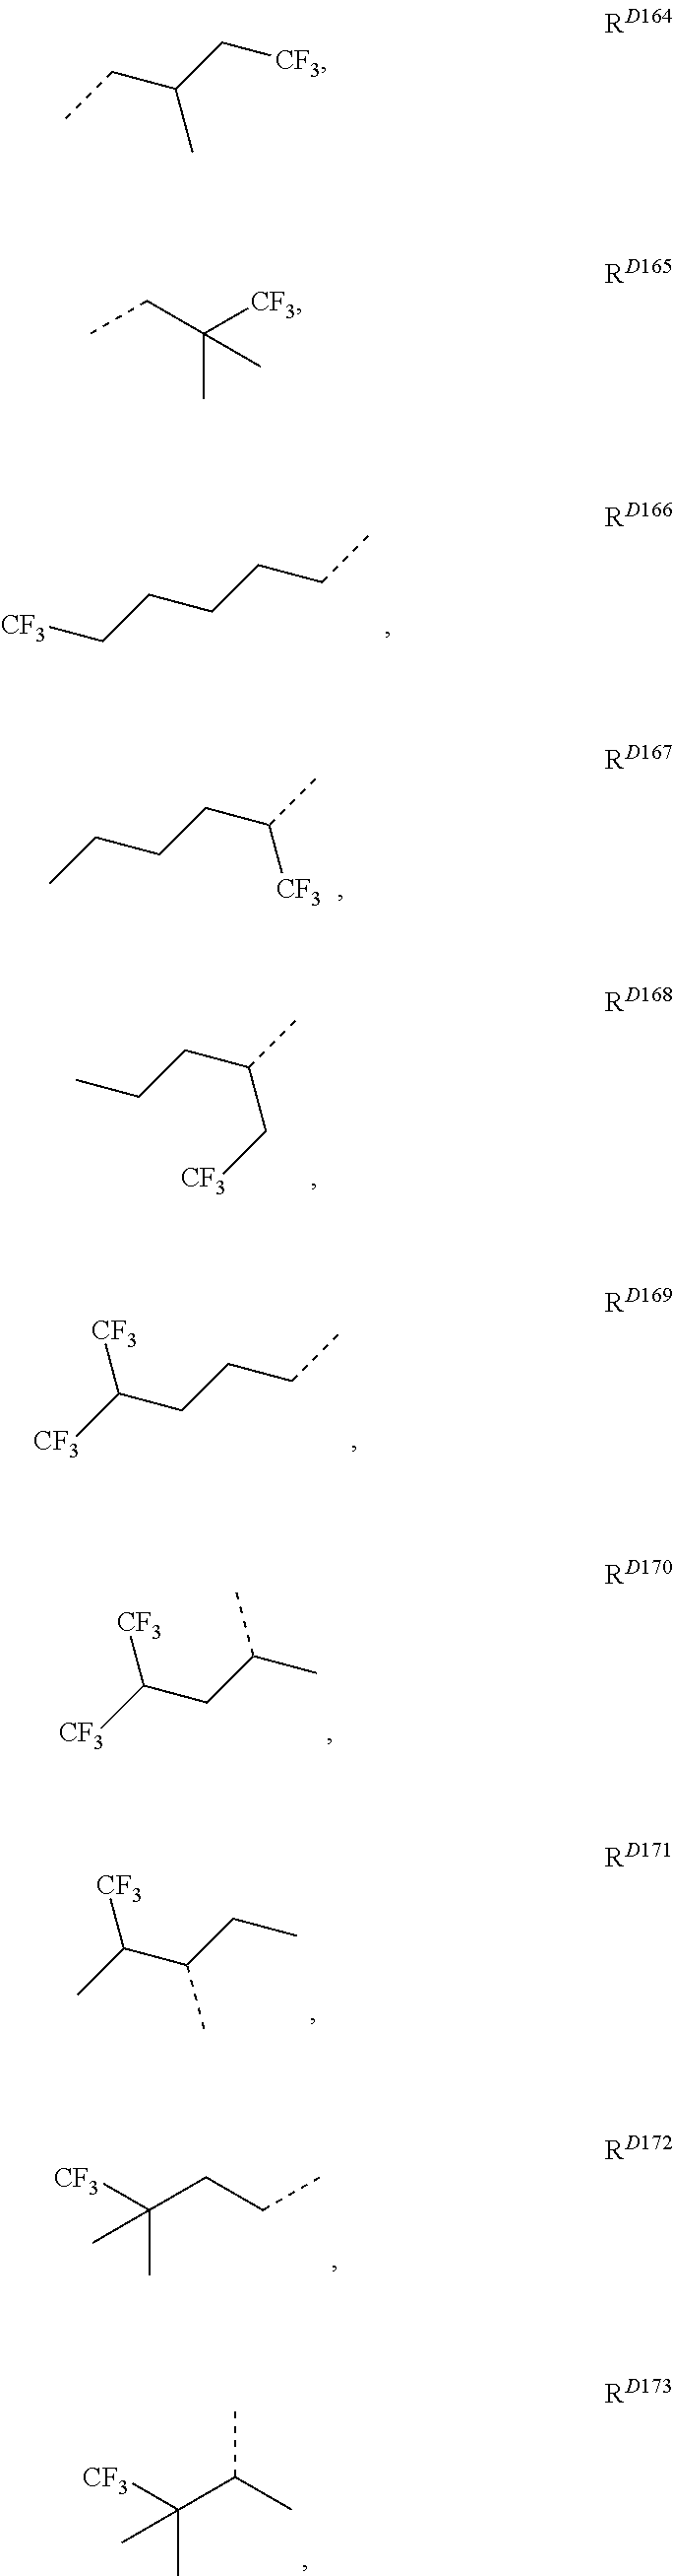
[CF3]CCCCCC.CCCCC(C)[CF3].CCCC(C)C[CF3].[CF3]C(CCCC)[CF3].[CF3]C(CC(C)C)[CF3].CC(C(CC)C)[CF3].C(CCC)([CF3])(C)C.C(C(C)C)([CF3])(C)C.CCC(C[CF3])C.CCC([CF3])(C)C
